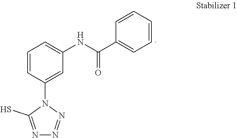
C1=CC(N2C(S)=NN=N2)=CC(NC(C2=CC=CC=C2)=O)=C1
